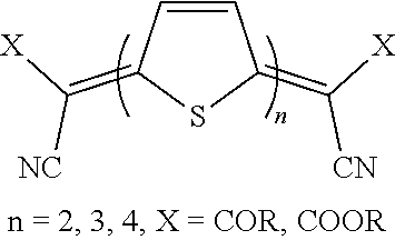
S1C(=C([X])[CN])C=CC1=C([X])[NC]
